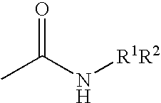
CC(N[R1R2])=O
